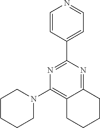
C12=NC(C3=CC=NC=C3)=NC(N3CCCCC3)=C1CCCC2
